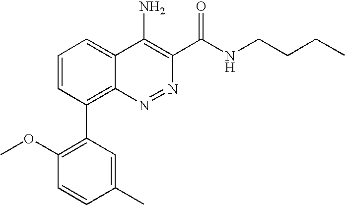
C1=CC(C2=C(OC)C=CC(C)=C2)=C2C(=C1)C(N)=C(C(NCCCC)=O)N=N2
